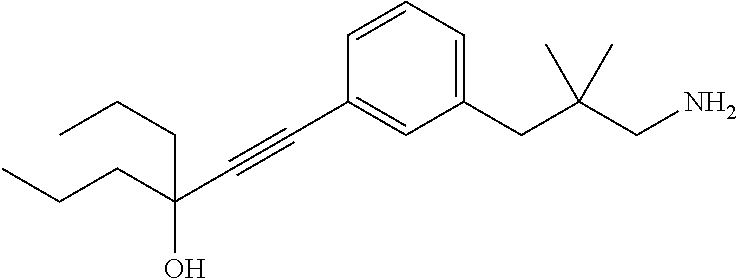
C1=CC=C(CC(CN)(C)C)C=C1C#CC(O)(CCC)CCC
